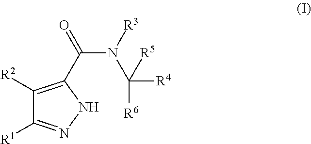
C1([R2])=C(C(N([R3])C([R4])([R6])[R5])=O)NN=C1[R1]
